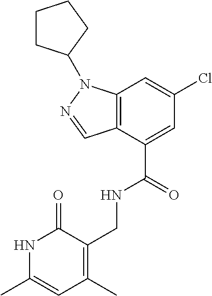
C12=C(C(C(NCC3=C(C)C=C(C)NC3=O)=O)=CC(Cl)=C1)C=NN2C1CCCC1
